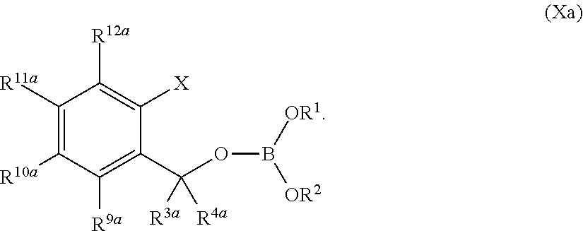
C1([R11a])=C([R10a])C([R9a])=C(C(OB([OR1])[OR2])([R3a])[R4a])C([X])=C1[R12a]
